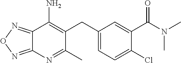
C12=NON=C1N=C(C)C(CC1=CC=C(Cl)C(C(N(C)C)=O)=C1)=C2N
